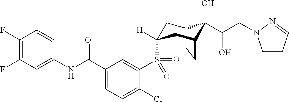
C12CCC(CC(S(C3=CC(C(NC4=CC(F)=C(F)C=C4)=O)=CC=C3Cl)(=O)=O)([H])C1)C2(O)C(CN1C=CC=N1)O
